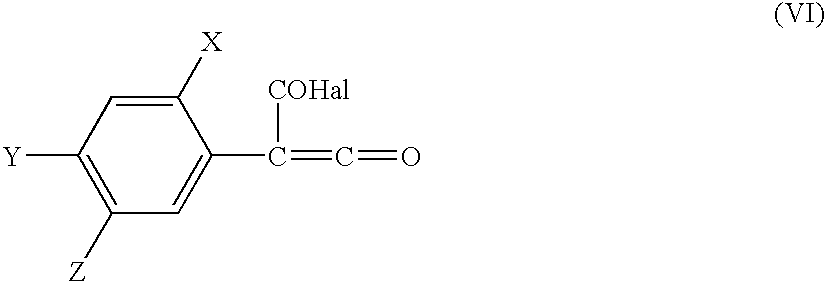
C1([X])=CC([Y])=C([Z])C=C1C(=C=O)[COHal]
